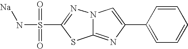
C12=NC(C3=CC=CC=C3)=CN1N=C(S(N[Na])(=O)=O)S2
